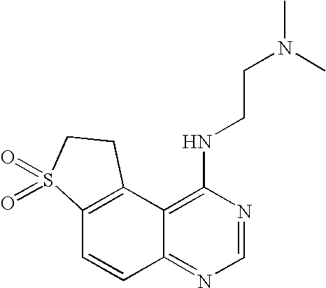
C12=C(C3=C(NCCN(C)C)N=CN=C3C=C1)CCS2(=O)=O
